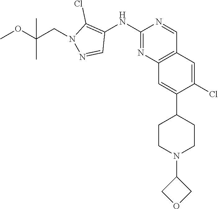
C1(N2CCC(C3=CC4=C(C=NC(NC5=C(Cl)N(CC(OC)(C)C)N=C5)=N4)C=C3Cl)CC2)COC1
